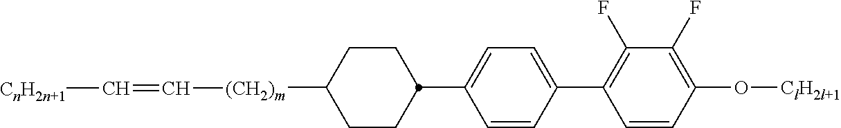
C1([(CH2)m]C=C[CnH2n+1])CCC(C2=CC=C(C3=C(F)C(F)=C(O[ClH2l+1])C=C3)C=C2)CC1
